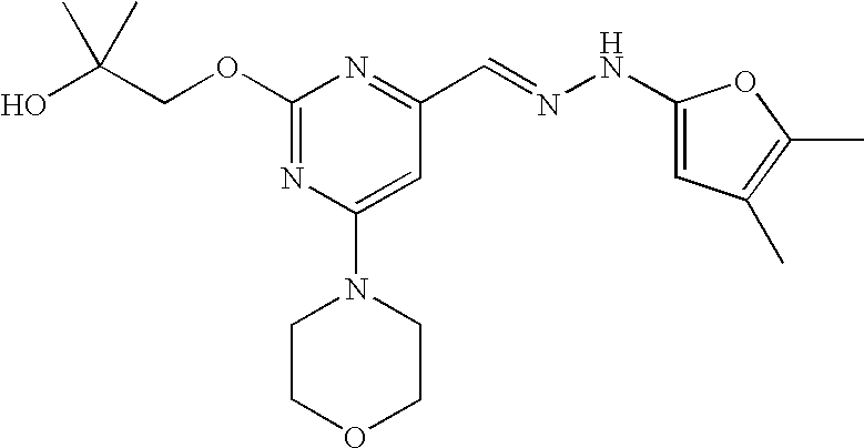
C(COC1=NC(N2CCOCC2)=CC(C=NNC2=CC(C)=C(C)O2)=N1)(O)(C)C
